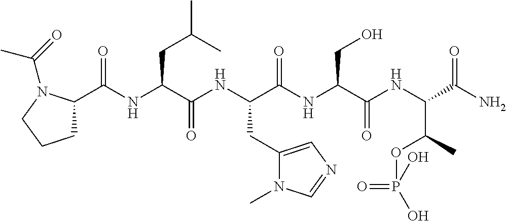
C(NC(C(NC(C(NC(C(NC(C(N)=O)C(C)OP(O)(O)=O)=O)CO)=O)CC1=CN=CN1C)=O)CC(C)C)(=O)C1CCCN1C(=O)C
